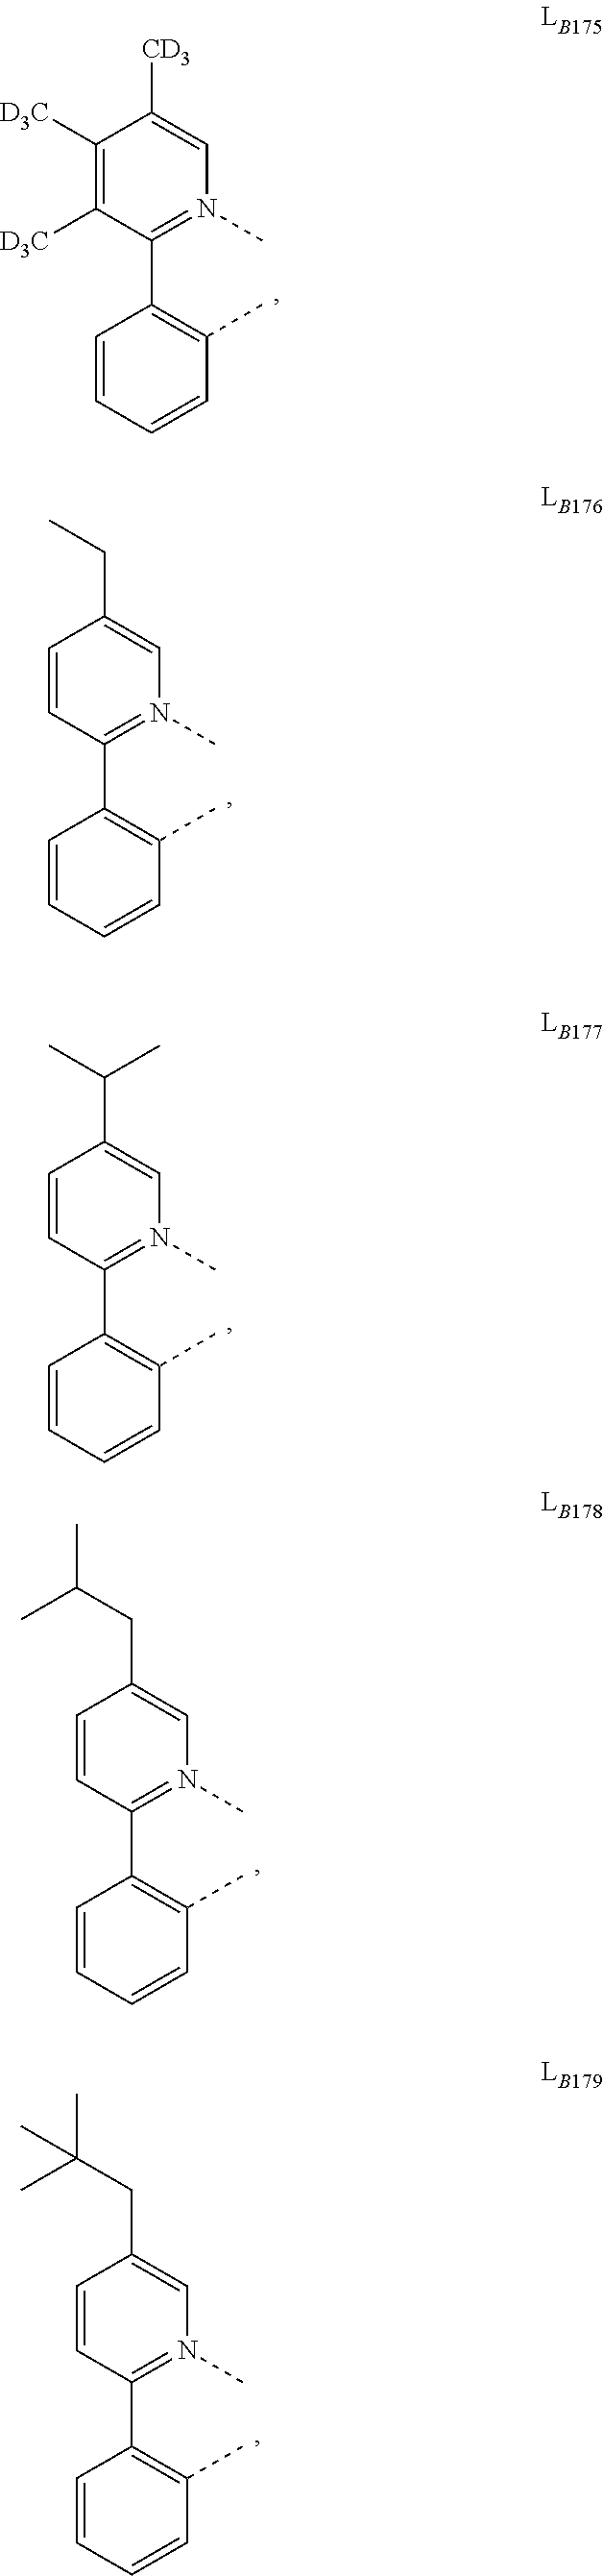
C1(C2=C(C)C=CC=C2)=N(C)C=C([CD3])C([D3C])=C1[D3C].C1(C2=C(C)C=CC=C2)=N(C)C=C(CC)C=C1.C1(C2=C(C)C=CC=C2)=N(C)C=C(C(C)C)C=C1.C1(C2=C(C)C=CC=C2)=N(C)C=C(CC(C)C)C=C1.C1(C2=C(C)C=CC=C2)=N(C)C=C(CC(C)(C)C)C=C1
